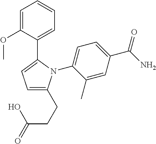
C1=C(OC)C(C2=CC=C(CCC(=O)O)N2C2=CC=C(C(N)=O)C=C2C)=CC=C1
